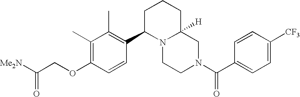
C(OC1=C(C)C(C)=C(C2N3C([H])(CN(C(C4=CC=C([CF3])C=C4)=O)CC3)CCC2)C=C1)C([Me2N])=O
